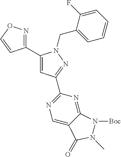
C1(C2=CC(C3=NC=C4C(=N3)N([Boc])N(C)C4=O)=NN2CC2=CC=CC=C2F)=NOC=C1
